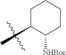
C1(C)C([NHBoc])CCCC1
